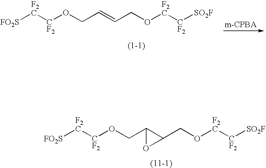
[FO2S][F2C][CF2]OCC=CCO[F2C][CF2][SO2F].[FO2S][F2C][CF2]OCC1C(CO[F2C][CF2][SO2F])O1
